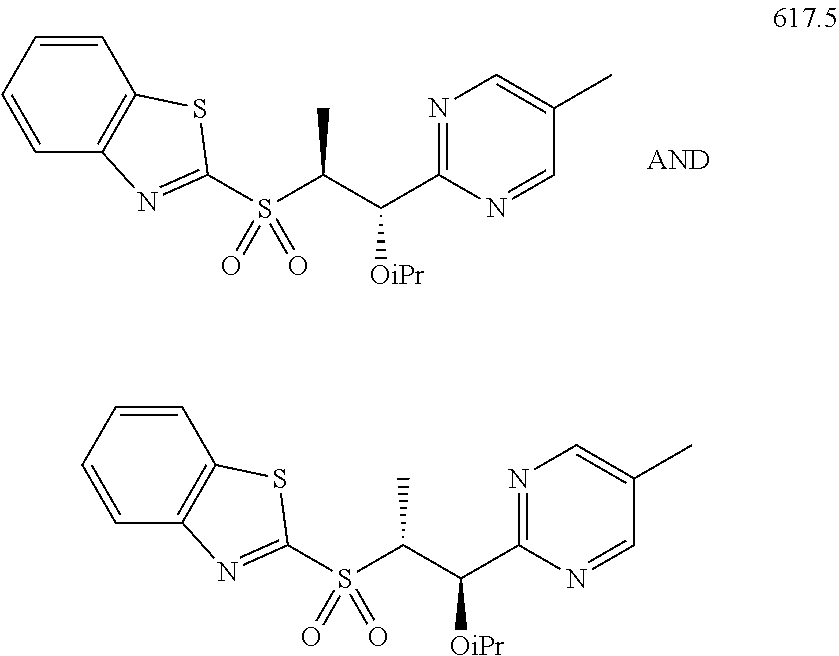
N1=C(C([OiPr])C(C)S(C2=NC3=C(C=CC=C3)S2)(=O)=O)N=CC(C)=C1.N1=C(C([OiPr])C(C)S(C2=NC3=C(C=CC=C3)S2)(=O)=O)N=CC(C)=C1
